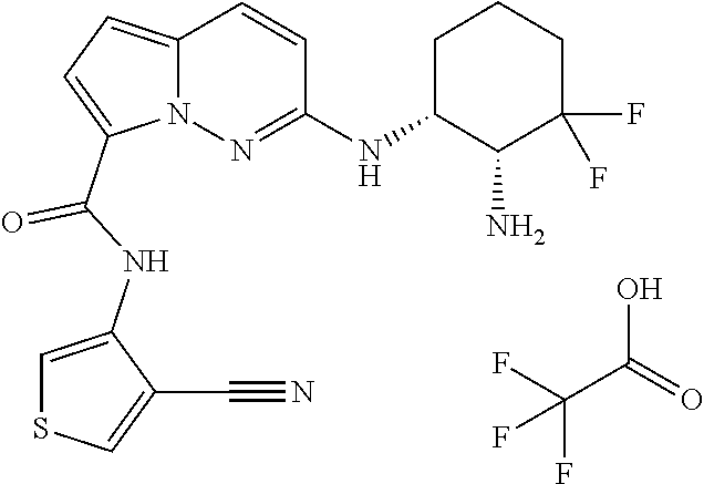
C(C(O)=O)(F)(F)F.N12C(=CC=C1C(NC1=CSC=C1C#N)=O)C=CC(NC1C(N)C(F)(F)CCC1)=N2
